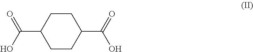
C1CC(C(O)=O)CCC1C(=O)O
